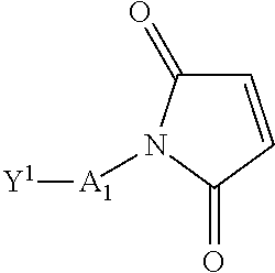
C1=CC(=O)N([A1][Y1])C1=O
